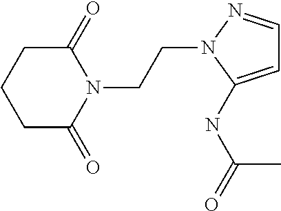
C1C(=O)N(CCN2N=CC=C2NC(=O)C)C(=O)CC1
